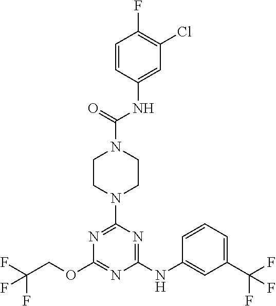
FC(COC1=NC(NC2=CC(C(F)(F)F)=CC=C2)=NC(N2CCN(C(=O)NC3=CC(Cl)=C(F)C=C3)CC2)=N1)(F)F
